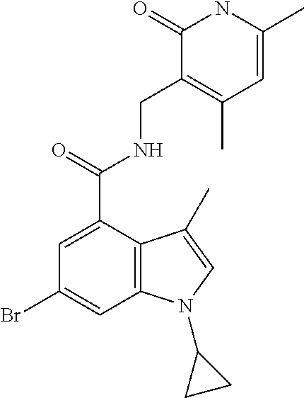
C1=C(C(NCC2=C(C)C=C(C)NC2=O)=O)C2=C(C=C1Br)N(C1CC1)C=C2C
